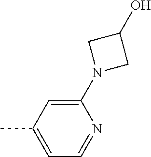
C1(N2CC(O)C2)=CC(C)=CC=N1
